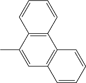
C1=C(C)C2=C(C3=C1C=CC=C3)C=CC=C2
